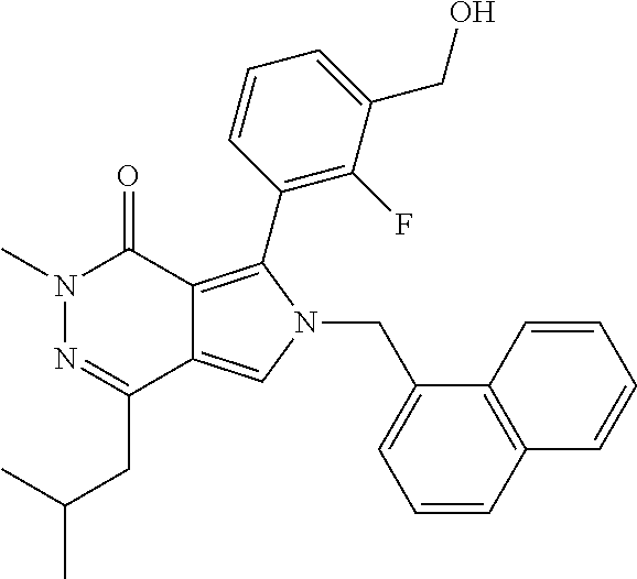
CN1N=C(CC(C)C)C2=CN(CC3=CC=CC4=C3C=CC=C4)C(C3=C(F)C(CO)=CC=C3)=C2C1=O
